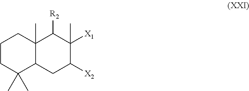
C1CC(C)(C)C2C(C)(C1)C([R2])C([X1])(C)C([X2])C2
